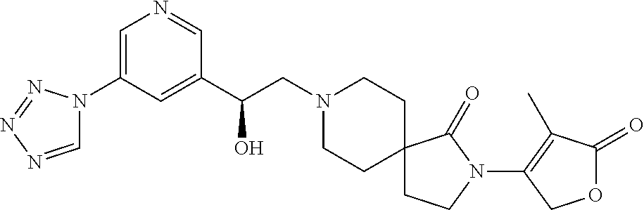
C1(C(CN2CCC3(CC2)CCN(C2=C(C)C(=O)OC2)C3=O)O)=CC(N2C=NN=N2)=CN=C1
